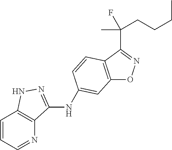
C12=C(C(C(CCCC)(C)F)=NO1)C=CC(NC1=NNC3=C1N=CC=C3)=C2
